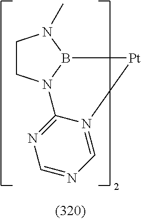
C1CN2B(N1C)[Pt]N1=CN=CN=C21
